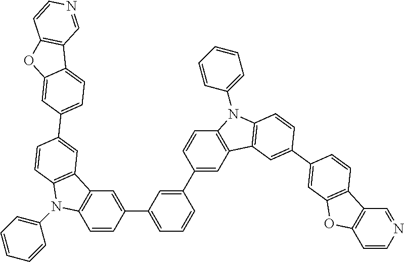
C1=CN=CC2=C1OC1=C2C=CC(C2=CC3=C(C=C2)N(C2=CC=CC=C2)C2=C3C=C(C3=CC(C4=CC5=C(C=C4)N(C4=CC=CC=C4)C4=C5C=C(C5=CC=C6C(=C5)OC5=C6C=NC=C5)C=C4)=CC=C3)C=C2)=C1
